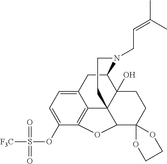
C12CC3=CC=C(OS([F3C])(=O)=O)C4=C3C3(C1(O)CCC1(C3O4)OCCO1)CCN2CC=C(C)C
